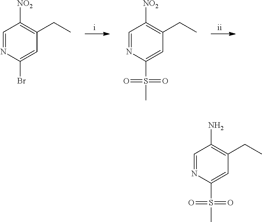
C1=NC(Br)=CC(CC)=C1[NO2].C1=NC(S(=O)(=O)C)=CC(CC)=C1[NO2].C1=NC(S(C)(=O)=O)=CC(CC)=C1N
